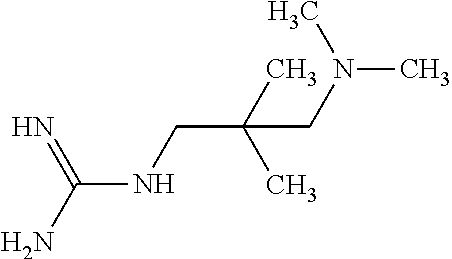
CC(CNC(N)=N)(C)CN(C)C
